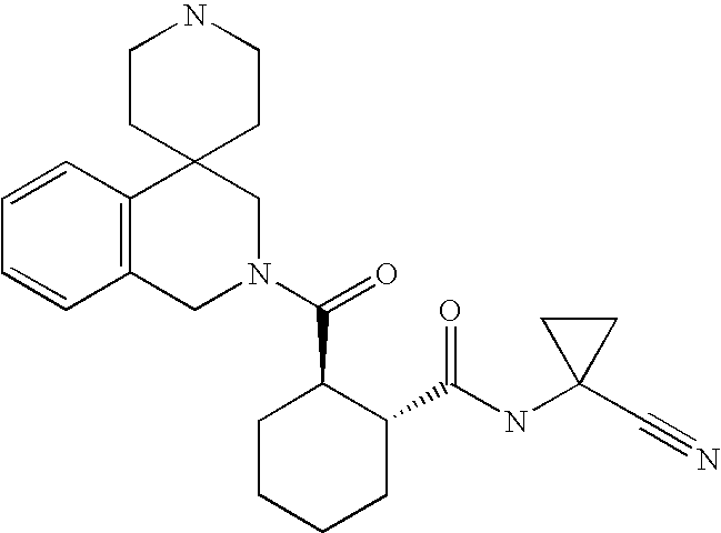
C12=C(CN(C(=O)C3CCCCC3C(NC3(C#N)CC3)=O)CC13CCNCC3)C=CC=C2
